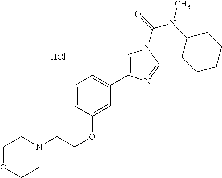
C1OCCN(CCOC2=CC(C3=CN(C(N(C)C4CCCCC4)=O)C=N3)=CC=C2)C1.Cl
